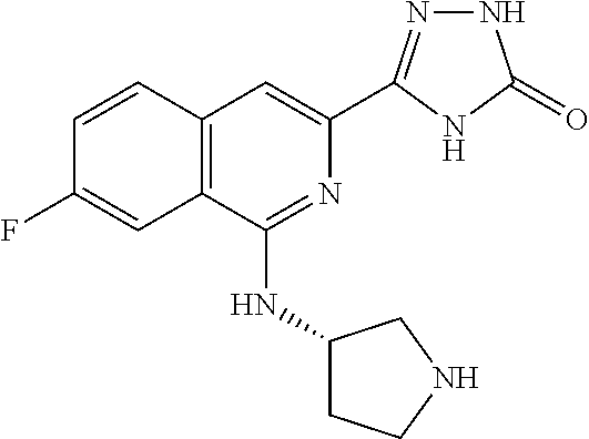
C1=CC2=C(C=C1F)C(NC1CCNC1)=NC(C1=NNC(=O)N1)=C2
